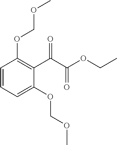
C1=CC=C(OCOC)C(C(C(OCC)=O)=O)=C1OCOC
